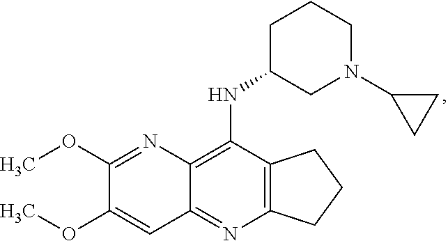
C12=C(N=C3C(=C1NC1CN(C4CC4)CCC1)N=C(OC)C(OC)=C3)CCC2
